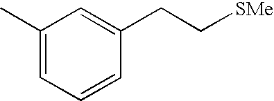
C1(C)=CC=CC(CC[SMe])=C1
